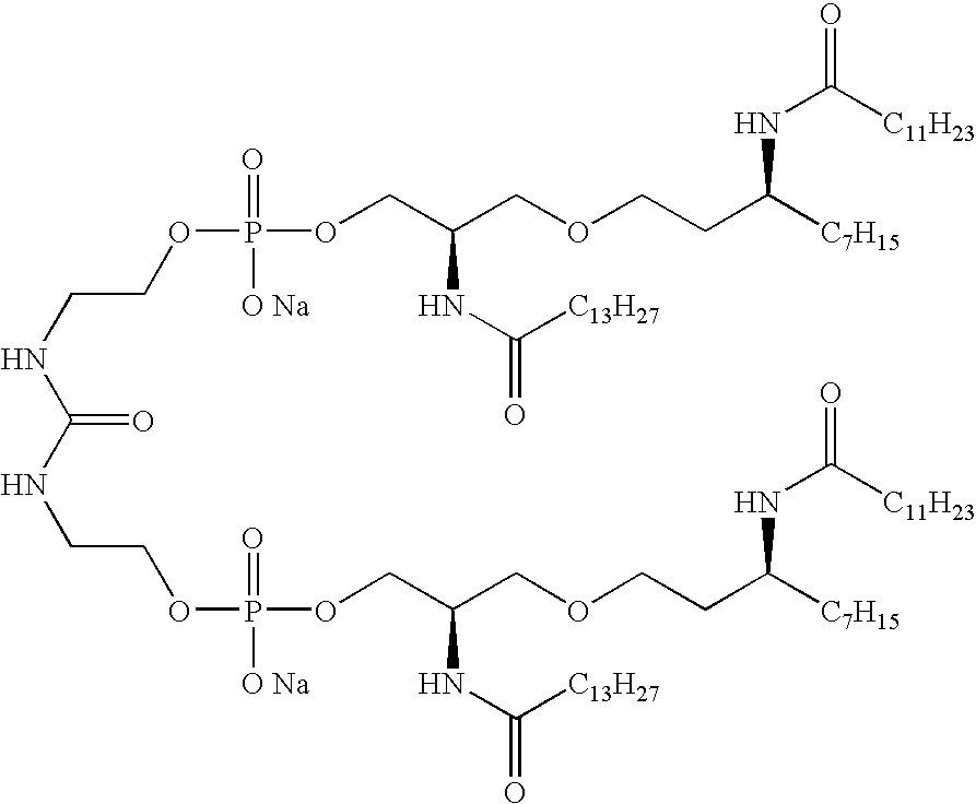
C(NC(=O)NCCOP([O Na])(=O)OCC(COCCC([C7H15])NC(=O)[C11H23])NC(=O)[C13H27])COP(=O)([O Na])OCC(COCCC([C7H15])NC(=O)[C11H23])NC([C13H27])=O
